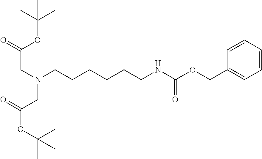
C1=CC=CC(COC(NCCCCCCN(CC(=O)OC(C)(C)C)CC(OC(C)(C)C)=O)=O)=C1
